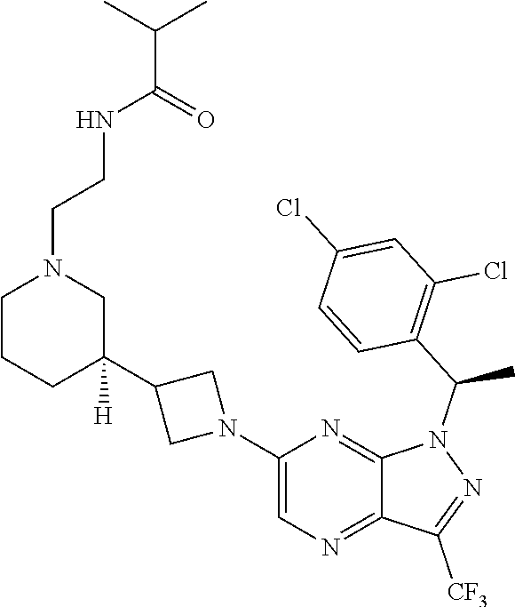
C1(N2CC(C3([H])CN(CCNC(=O)C(C)C)CCC3)C2)=CN=C2C(=N1)N(C(C1=C(Cl)C=C(Cl)C=C1)C)N=C2[CF3]
